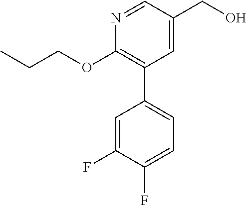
C1=C(CO)C=NC(OCCC)=C1C1=CC=C(F)C(F)=C1
